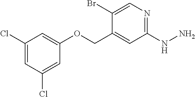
C1(Cl)=CC(Cl)=CC(OCC2=CC(NN)=NC=C2Br)=C1
